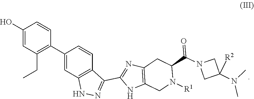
C1(O)=CC(CC)=C(C2=CC3=C(C=C2)C(C2=NC4=C(CN([R1])C(C(=O)N5CC(N(C)C)([R2])C5)C4)N2)=NN3)C=C1
